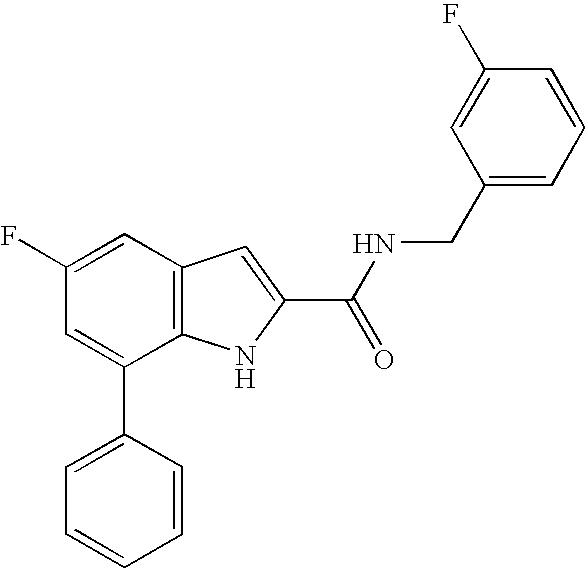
C1=C(F)C=C(C2=CC=CC=C2)C2=C1C=C(C(=O)NCC1=CC=CC(F)=C1)N2
